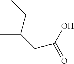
C(C(=O)O)C(C)CC
